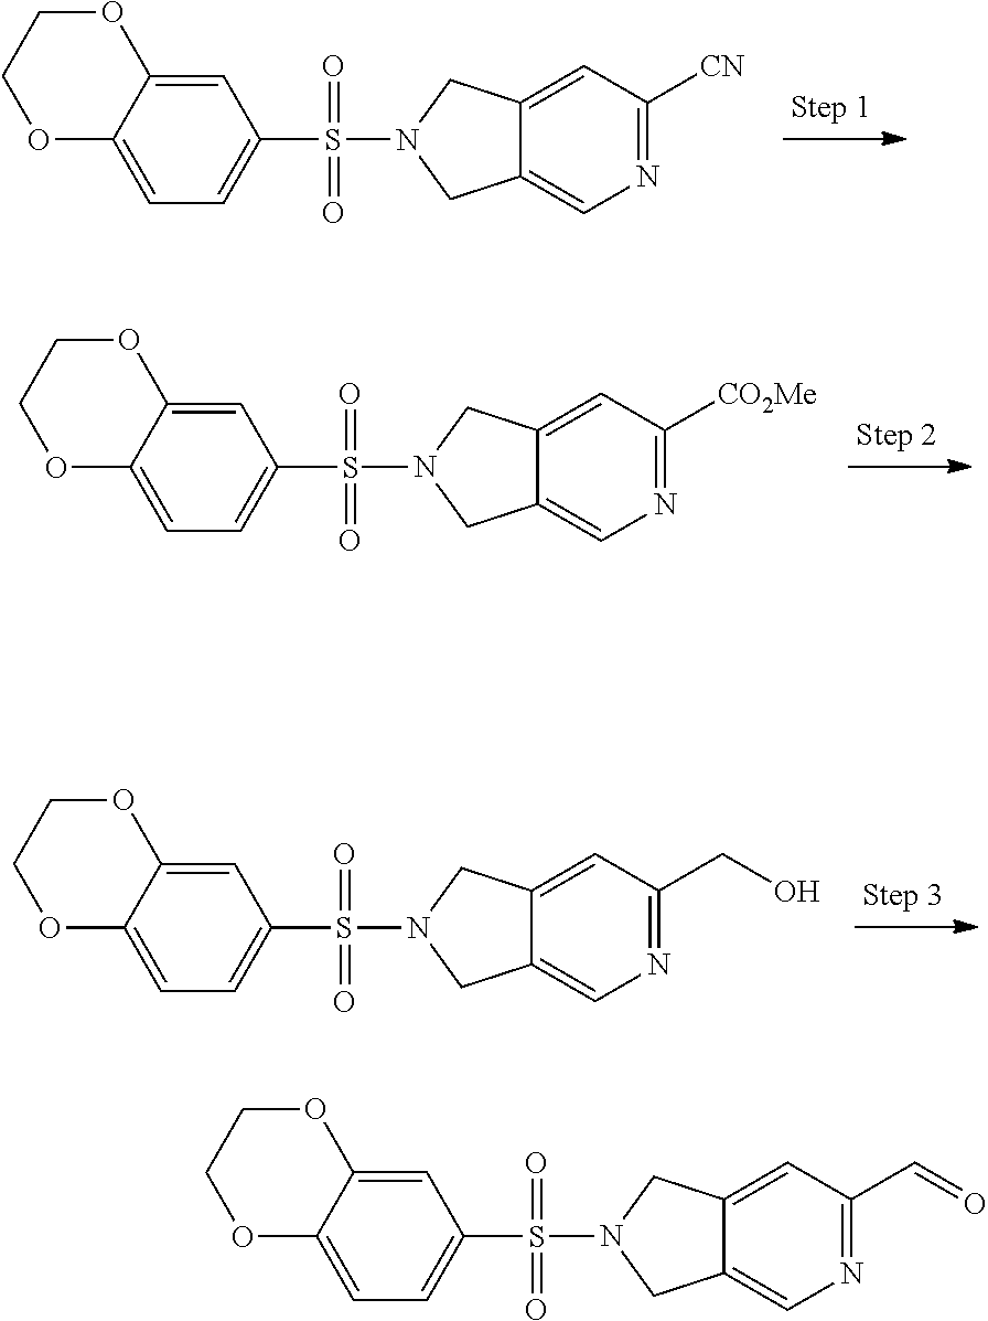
C1=C2C(=CC(S(=O)(=O)N3CC4=CC([CN])=NC=C4C3)=C1)OCCO2.C1=C2C(=CC(S(=O)(=O)N3CC4=CC([CO2Me])=NC=C4C3)=C1)OCCO2.C1=C2C(=CC(S(=O)(=O)N3CC4=CC(CO)=NC=C4C3)=C1)OCCO2.C1=C2C(=CC(S(=O)(=O)N3CC4=CC(C=O)=NC=C4C3)=C1)OCCO2
